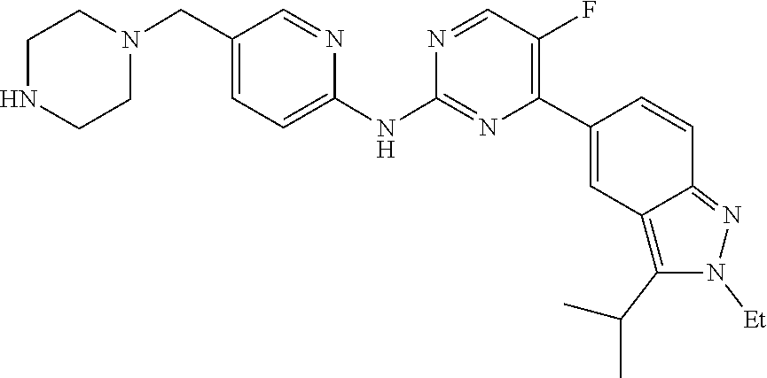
C1CNCCN1CC1=CC=C(NC2=NC(C3=CC4=C(C(C)C)N([Et])N=C4C=C3)=C(F)C=N2)N=C1
